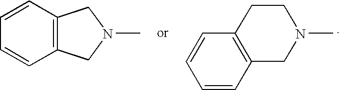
C12=C(C=CC=C1)CN(C)C2.C1=CC2=C(C=C1)CCN(C)C2
